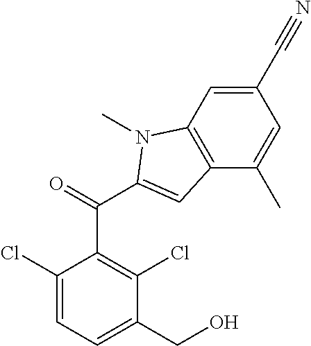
ClC1=CC=C(CO)C(Cl)=C1C(C1=CC2=C(N1C)C=C(C#N)C=C2C)=O
